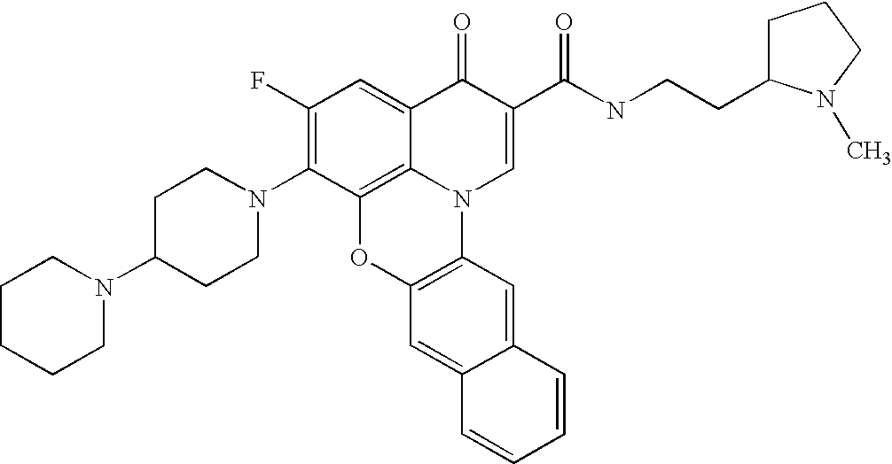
C1(F)=C(N2CCC(N3CCCCC3)CC2)C2=C3C(=C1)C(=O)C(C(=O)NCCC1CCCN1C)=CN3C1=C(O2)C=C2C(=C1)C=CC=C2
